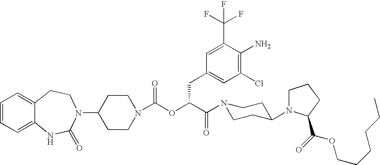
C1=CC=C2C(=C1)CCN(C1CCN(C(OC(C(N3CCC(N4CCCC4C(=O)OCCCCCC)CC3)=O)CC3=CC(Cl)=C(N)C(C(F)(F)F)=C3)=O)CC1)C(=O)N2
